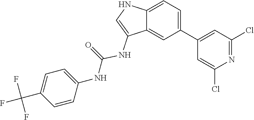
N(C1=CC=C(C(F)(F)F)C=C1)C(=O)NC1=CNC2=CC=C(C3=CC(Cl)=NC(Cl)=C3)C=C12
